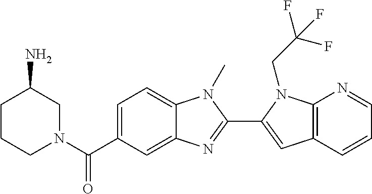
C12=C(C=CC=N1)C=C(C1=NC3=CC(C(N4CC(N)CCC4)=O)=CC=C3N1C)N2CC(F)(F)F
